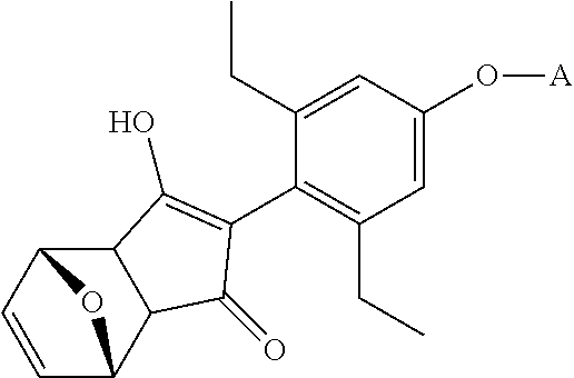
C1=C(O[A])C=C(CC)C(C2=C(O)C3C(C4C=CC3O4)C2=O)=C1CC
